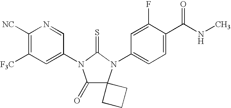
C1([NC])=C([F3C])C=C(N2C(=O)C3(N(C4=CC=C(C(NC)=O)C(F)=C4)C2=S)CCC3)C=N1
